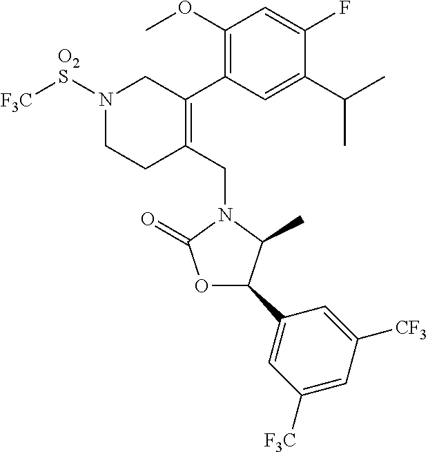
C1(OC)=C(C2=C(CN3C(=O)OC(C4=CC([F3C])=CC([CF3])=C4)C3C)CCN([O2S][F3C])C2)C=C(C(C)C)C(F)=C1
